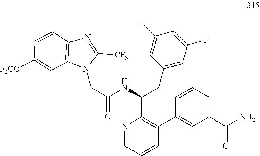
N1(CC(NC(CC2=CC(F)=CC(F)=C2)C2=C(C3=CC(C(N)=O)=CC=C3)C=CC=N2)=O)C([CF3])=NC2=C1C=C([F3CO])C=C2
